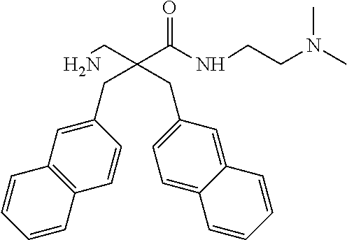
N(C(C(CN)(CC1=CC2=C(C=C1)C=CC=C2)CC1=CC=C2C(=C1)C=CC=C2)=O)CCN(C)C
